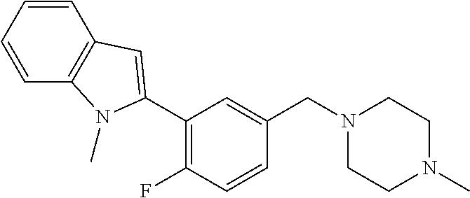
C1=CC=CC2=C1N(C)C(C1=C(F)C=CC(CN3CCN(C)CC3)=C1)=C2
